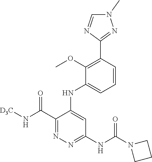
C1(C(N[D3C])=O)=NN=C(NC(N2CCC2)=O)C=C1NC1=CC=CC(C2=NN(C)C=N2)=C1OC
